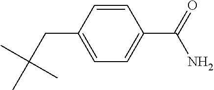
CC(CC1=CC=C(C(=O)N)C=C1)(C)C
